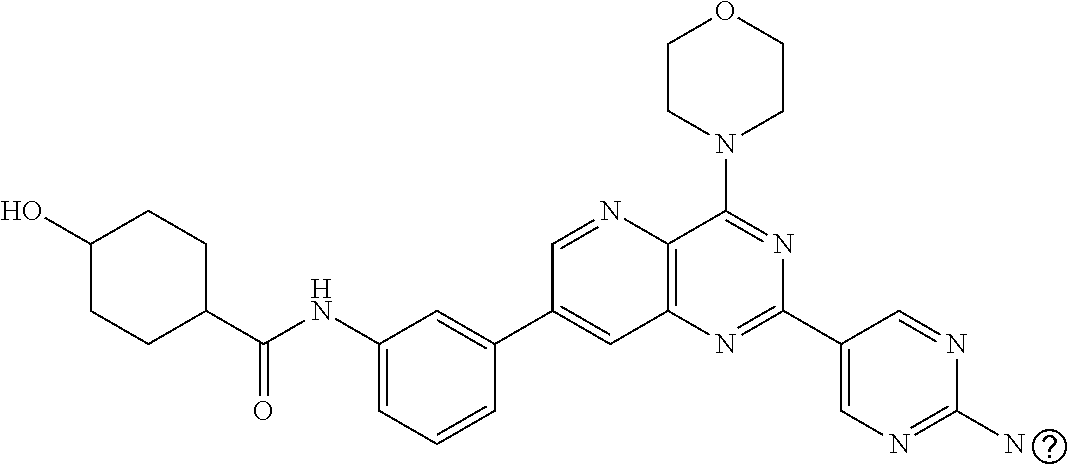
C1(NC(C2CCC(O)CC2)=O)=CC=CC(C2=CC3=C(N=C2)C(N2CCOCC2)=NC(C2=CN=C(N)N=C2)=N3)=C1
